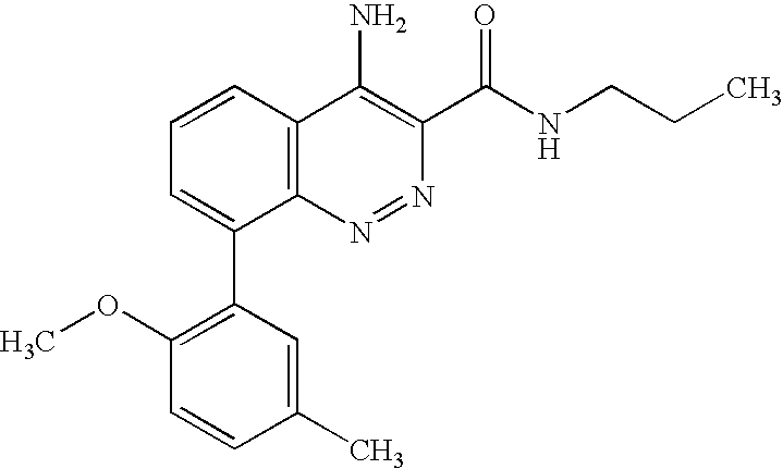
C1=CC2=C(C(C3=C(OC)C=CC(C)=C3)=C1)N=NC(C(NCCC)=O)=C2N
